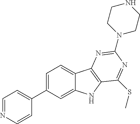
C1=NC=CC(C2=CC=C3C(=C2)NC2=C3N=C(N3CCNCC3)N=C2SC)=C1
